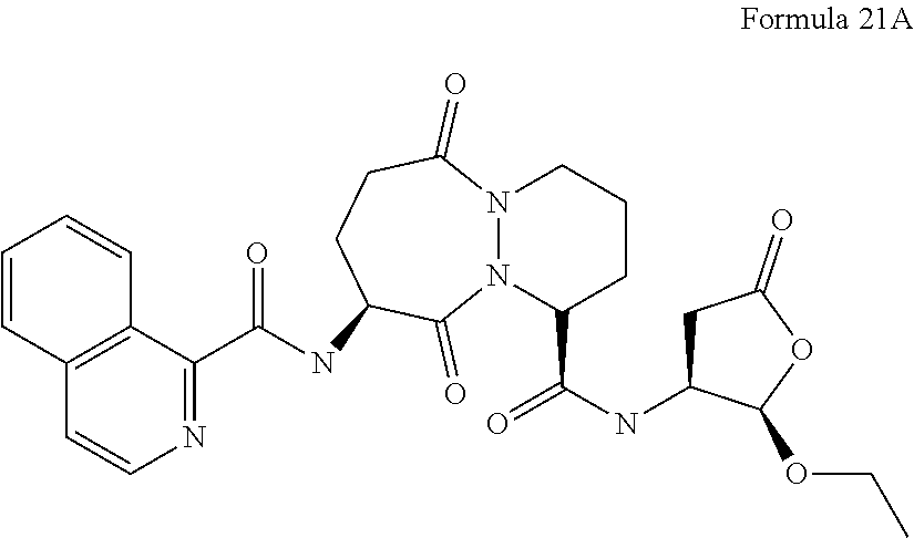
C1=CC2=C(C=C1)C(C(=O)NC1CCC(=O)N3N(C(C(=O)NC4CC(=O)OC4OCC)CCC3)C1=O)=NC=C2
